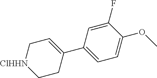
C1(F)=CC(C2=CC[ClHHN]CC2)=CC=C1OC
